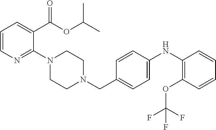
C1=CN=C(N2CCN(CC3=CC=C(NC4=C(OC(F)(F)F)C=CC=C4)C=C3)CC2)C(C(OC(C)C)=O)=C1
